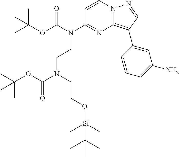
C1=CN2C(=C(C3=CC(N)=CC=C3)C=N2)N=C1N(CCN(CCO[Si](C)(C)C(C)(C)C)C(OC(C)(C)C)=O)C(OC(C)(C)C)=O
